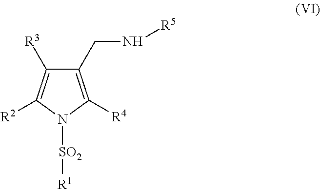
C1(CN[R5])=C([R4])N([SO2][R1])C([R2])=C1[R3]
